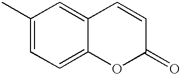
C1(C)=CC=C2C(=C1)C=CC(=O)O2
